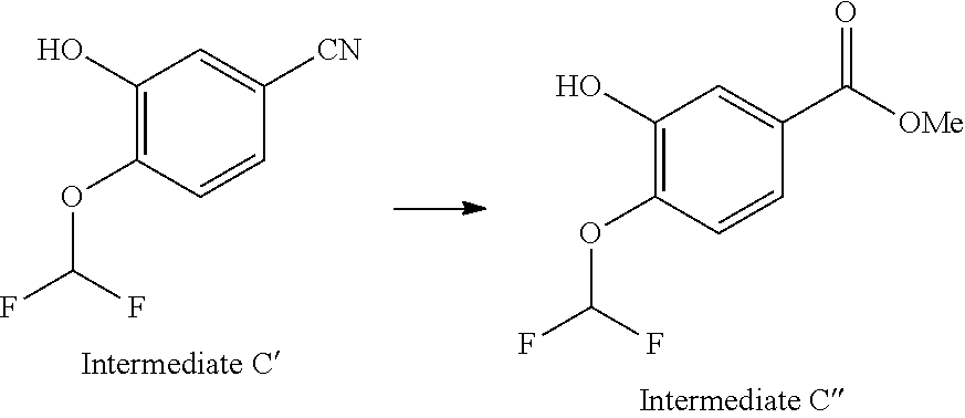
C1(O)=C(OC(F)F)C=CC([CN])=C1.C1(O)=C(OC(F)F)C=CC(C([OMe])=O)=C1
